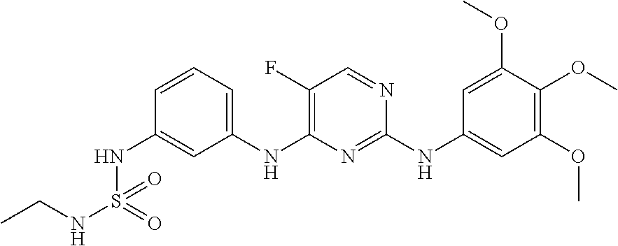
C1=CC=C(NC2=C(F)C=NC(NC3=CC(OC)=C(OC)C(OC)=C3)=N2)C=C1NS(NCC)(=O)=O
